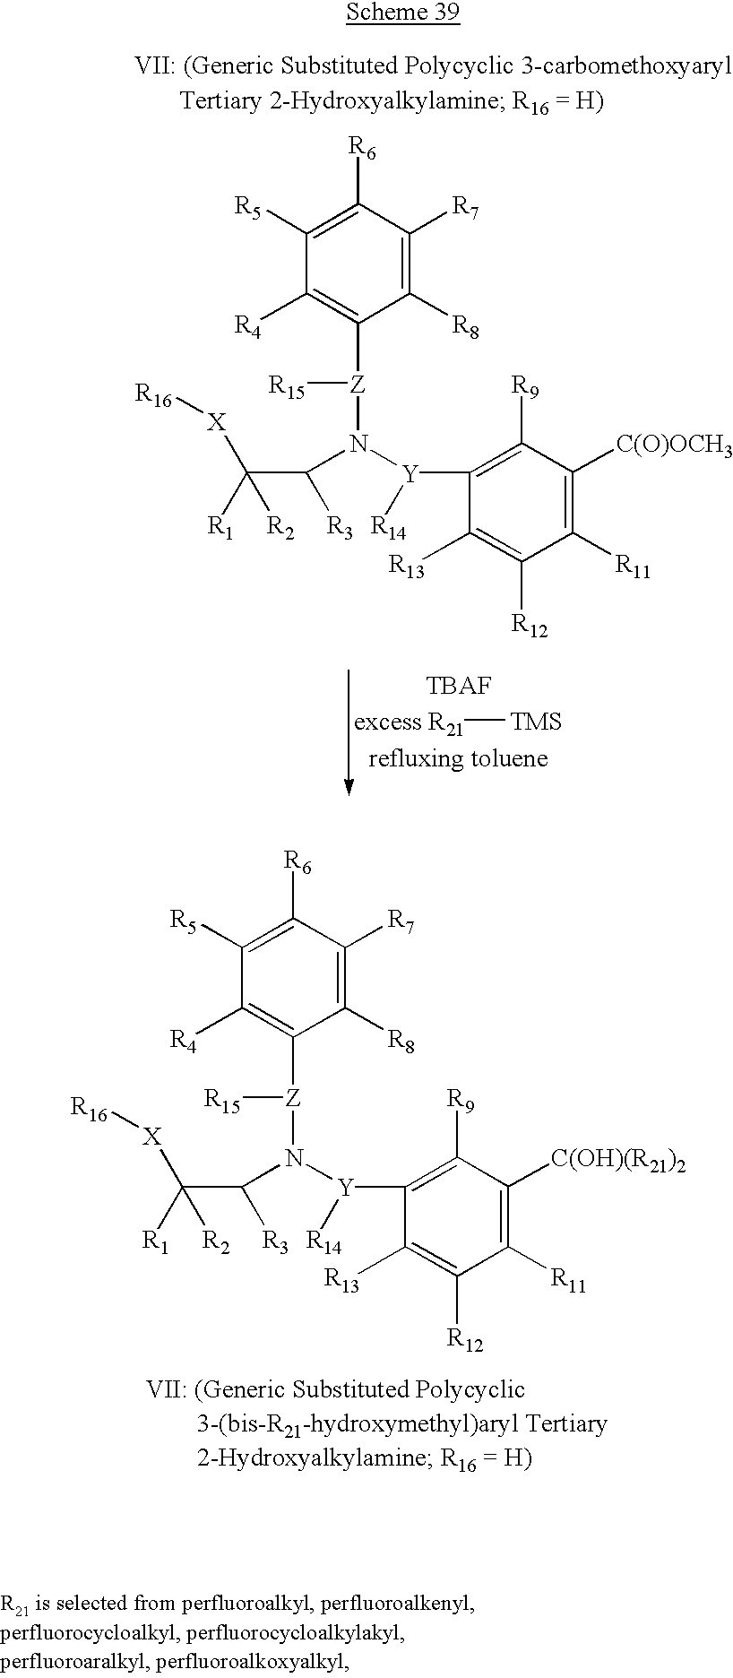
C1([R5])=C([R6])C([R7])=C([R8])C([Z]([R15])N([Y](C2=C([R9])C([C(O)OCH3])=C([R11])C([R12])=C2[R13])[R14])C([R3])C([R2])([R1])[X][R16])=C1[R4].[TBAF].[refluxing toluene].[R21][TMS].C1([R5])=C([R6])C([R7])=C([R8])C([Z]([R15])N([Y](C2=C([R9])C([C(OH)(R21)2])=C([R11])C([R12])=C2[R13])[R14])C([R3])C([R2])([R1])[X][R16])=C1[R4]
